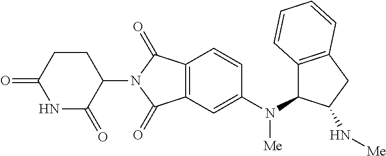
C1=CC2=C(C=C1N(C1C3=C(CC1N[Me])C=CC=C3)[Me])C(=O)N(C1C(=O)NC(=O)CC1)C2=O
